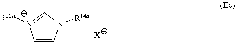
C1=CN([R14a])C=[N+]1[R15a].[X]
